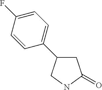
C1C(C2=CC=C(F)C=C2)CNC1=O
